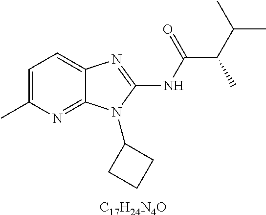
C1=C(C)N=C2C(=C1)N=C(NC(C(C(C)C)C)=O)N2C1CCC1.[C17H24N4O]
